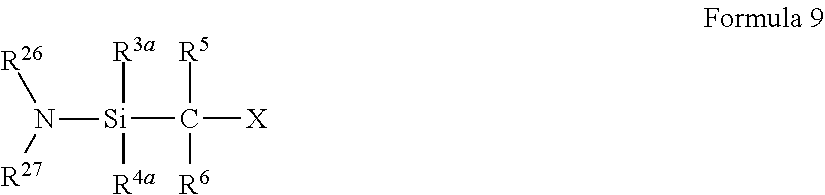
[Si](C([X])([R5])[R6])(N([R26])[R27])([R3a])[R4a]
